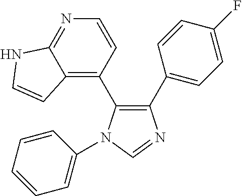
C1(C2=CC=C(F)C=C2)=C(C2=C3C(=NC=C2)NC=C3)N(C2=CC=CC=C2)C=N1
